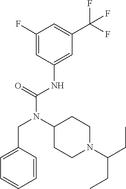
C1(F)=CC(NC(N(C2CCN(C(CC)CC)CC2)CC2=CC=CC=C2)=O)=CC(C(F)(F)F)=C1
